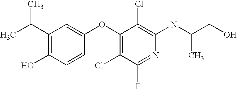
OC1=C(C(C)C)C=C(OC2=C(Cl)C(F)=NC(NC(CO)C)=C2Cl)C=C1
